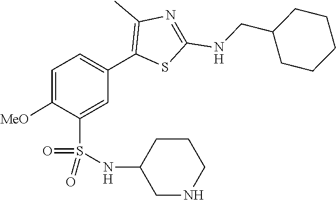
C(NC1=NC(C)=C(C2=CC=C([MeO])C(S(=O)(=O)NC3CCCNC3)=C2)S1)C1CCCCC1
